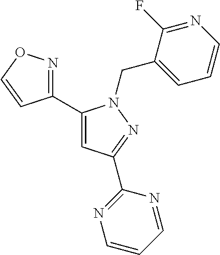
C1(C2=CC(C3=NC=CC=N3)=NN2CC2=CC=CN=C2F)=NOC=C1
